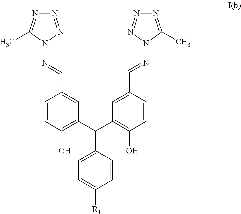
C1=CC(O)=C(C(C2=C(O)C=CC(C=NN3C(C)=NN=N3)=C2)C2=CC=C([R1])C=C2)C=C1C=NN1N=NN=C1C
